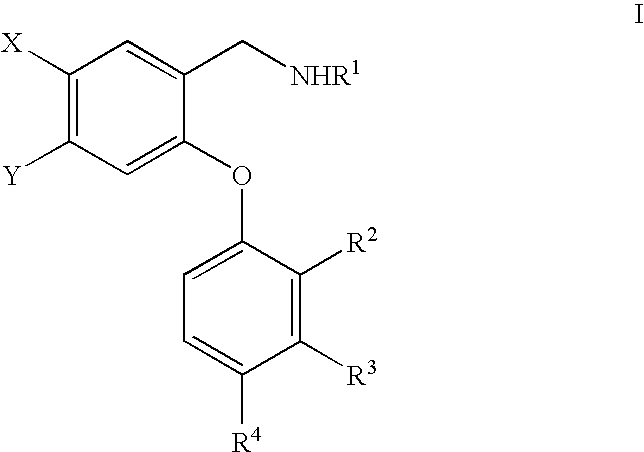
C1([X])=C([Y])C=C(OC2=CC=C([R4])C([R3])=C2[R2])C(C[NHR1])=C1
